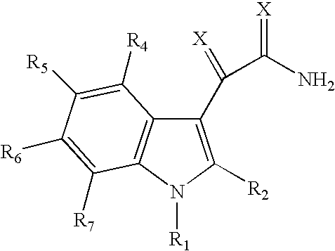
C1(C(C(N)=[X])=[X])=C([R2])N([R1])C2=C1C([R4])=C([R5])C([R6])=C2[R7]
